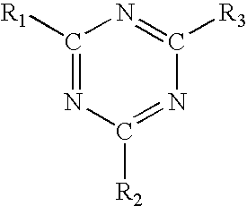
C1([R1])=NC([R2])=NC([R3])=N1
